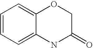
C1=CC=C2C(=C1)OCC(=O)N2
